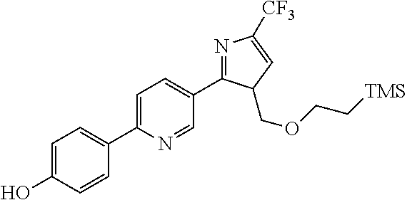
OC1=CC=C(C2=CC=C(C3=NC([CF3])=CC3COCC[TMS])C=N2)C=C1
